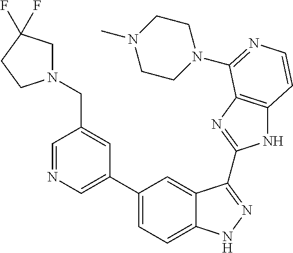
C1(C2=CN=CC(CN3CC(F)(F)CC3)=C2)=CC=C2C(=C1)C(C1=NC3=C(N1)C=CN=C3N1CCN(C)CC1)=NN2
